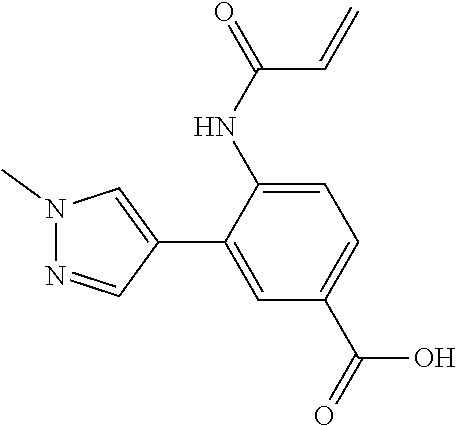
C1=C(NC(=O)C=C)C(C2=CN(C)N=C2)=CC(C(=O)O)=C1
